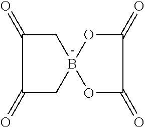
C1(=O)CB2(CC1=O)OC(=O)C(=O)O2
